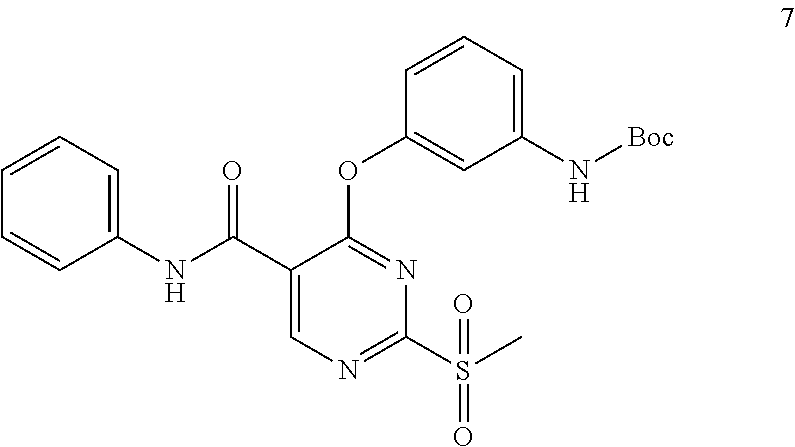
C1(C(NC2=CC=CC=C2)=O)=CN=C(S(C)(=O)=O)N=C1OC1=CC(N[Boc])=CC=C1
